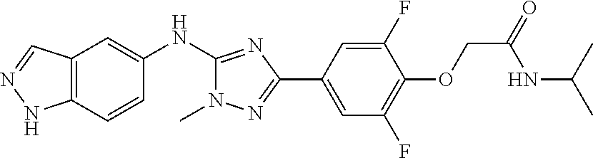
C12=C(C=CC(NC3=NC(C4=CC(F)=C(OCC(=O)NC(C)C)C(F)=C4)=NN3C)=C1)NN=C2
